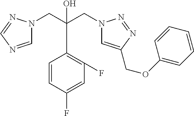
C1=NC=NN1CC(CN1C=C(COC2=CC=CC=C2)N=N1)(O)C1=C(F)C=C(F)C=C1
